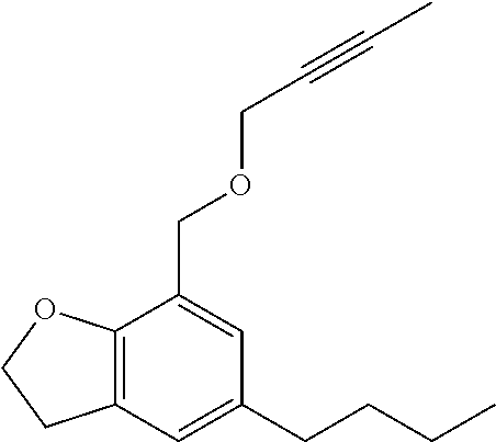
C12=C(C=C(CCCC)C=C1COCC#CC)CCO2
